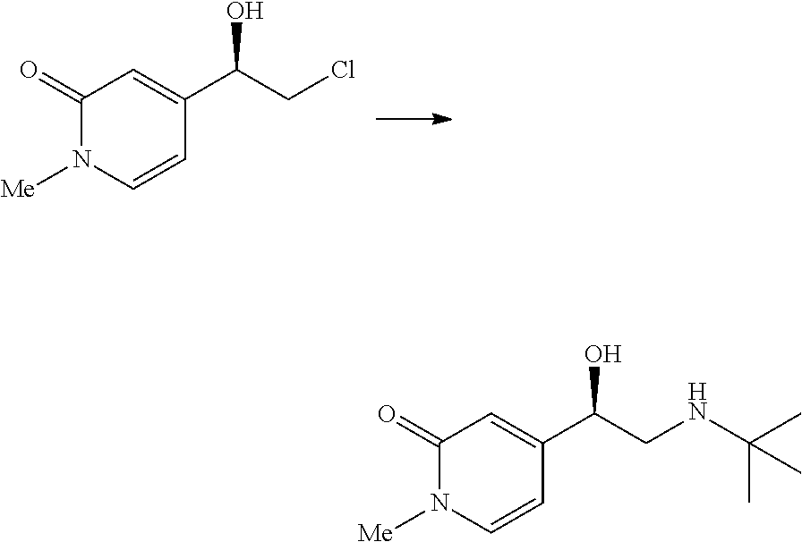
C1(=O)N([Me])C=CC(C(CCl)O)=C1.C1(=O)N([Me])C=CC(C(CNC(C)(C)C)O)=C1
